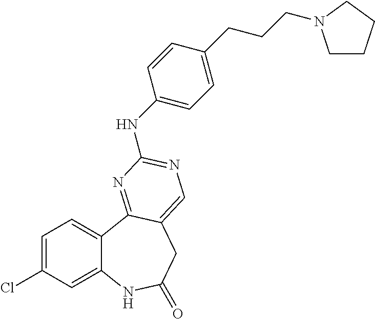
C1=C(Cl)C=C2C(=C1)C1=NC(NC3=CC=C(CCCN4CCCC4)C=C3)=NC=C1CC(=O)N2
